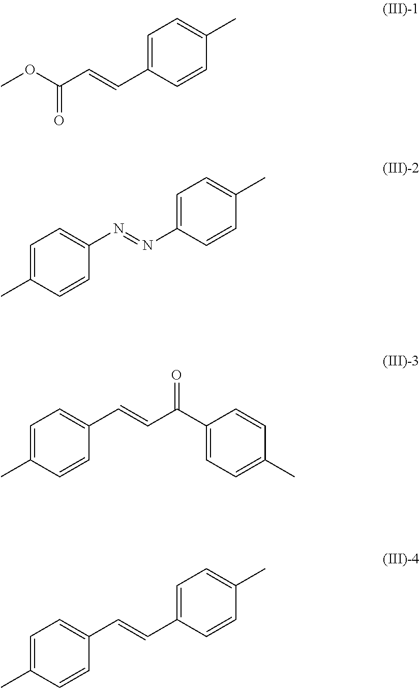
COC(C=CC1=CC=C(C)C=C1)=O.C1=C(C)C=CC(N=NC2=CC=C(C)C=C2)=C1.C1=C(C)C=CC(C=CC(C2=CC=C(C)C=C2)=O)=C1.C1=C(C)C=CC(C=CC2=CC=C(C)C=C2)=C1
